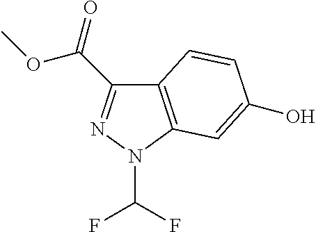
C12=C(N(C(F)F)N=C1C(=O)OC)C=C(O)C=C2
